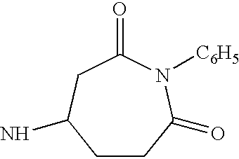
C1CC(=O)N([C6H5])C(=O)CC1N
